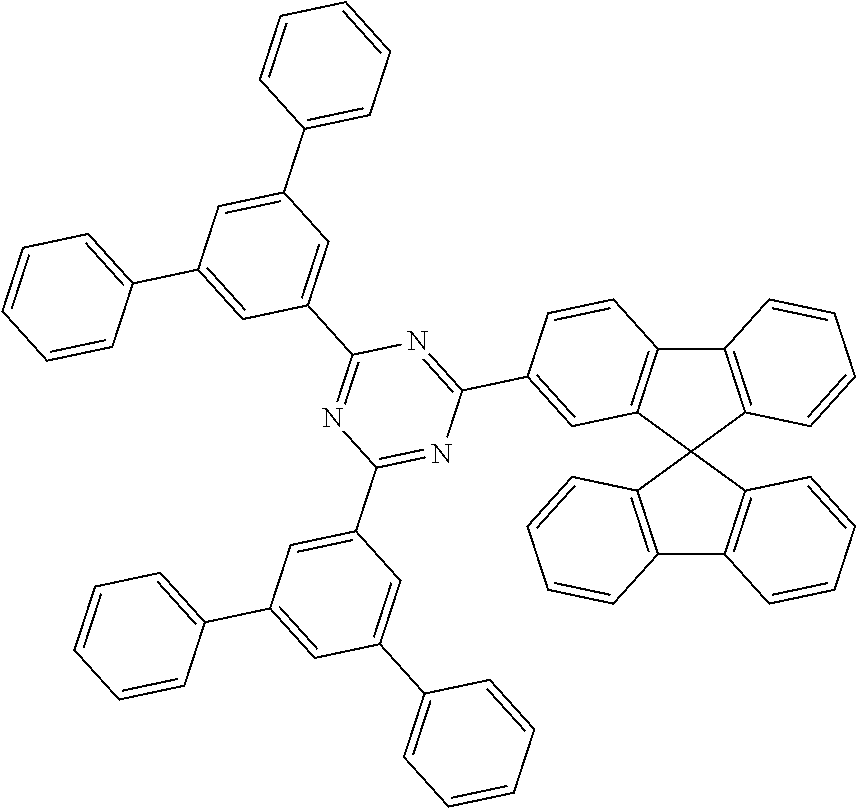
C12=C(C=CC=C1)C1(C3=C2C=CC=C3)C2=C(C3=C1C=C(C1=NC(C4=CC(C5=CC=CC=C5)=CC(C5=CC=CC=C5)=C4)=NC(C4=CC(C5=CC=CC=C5)=CC(C5=CC=CC=C5)=C4)=N1)C=C3)C=CC=C2
